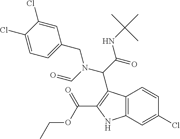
C12=C(NC(C(OCC)=O)=C1C(C(NC(C)(C)C)=O)N(CC1=CC=C(Cl)C(Cl)=C1)C=O)C=C(Cl)C=C2
